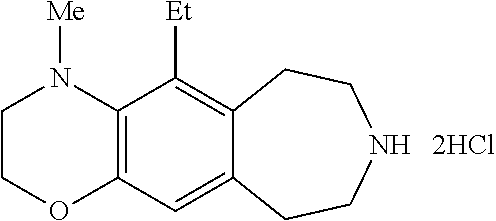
C1COC2=C(N1[Me])C([Et])=C1C(=C2)CCNCC1
